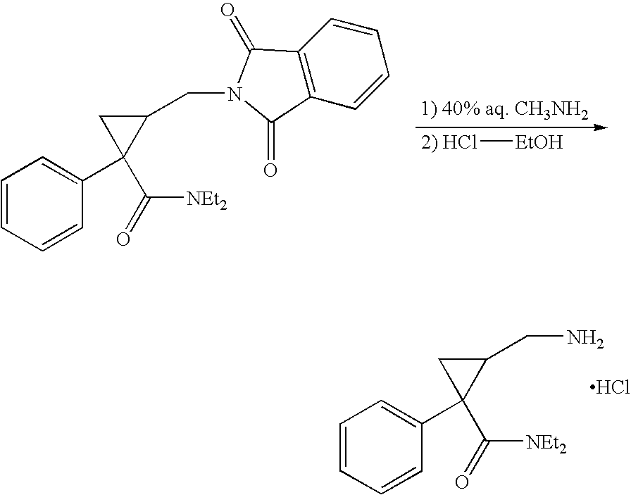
[2) HCl][EtOH].C1=CC=CC(C2(C(=O)[NEt2])C(CN3C(=O)C4=C(C=CC=C4)C3=O)C2)=C1.C1=CC=CC(C2(C(=O)[NEt2])C(CN)C2)=C1.Cl
